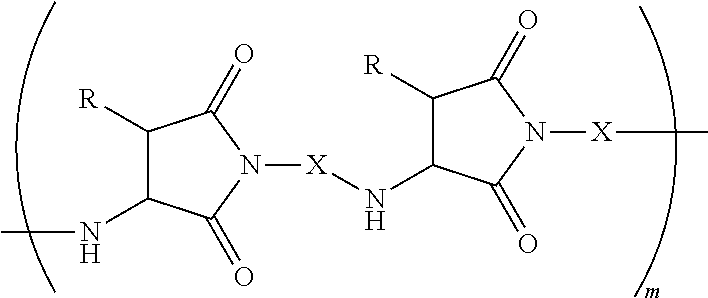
C1([R])C(NC)C(=O)N([X]NC2C([R])C(=O)N([X]C)C2=O)C1=O
